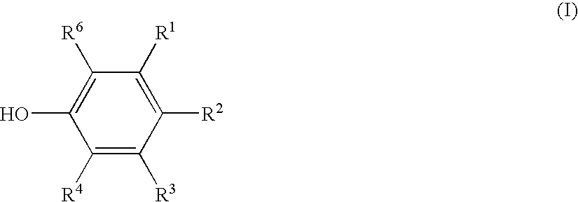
C1([R4])=C([R3])C([R2])=C([R1])C([R6])=C1O
